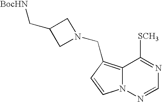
C1=CN2C(=C1CN1CC(C[BocHN])C1)C([SCH3])=NC=N2
